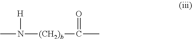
CN([(CH2)b]C(C)=O)[H]
